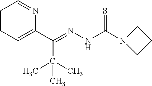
C1=CC=C(C(=NNC(N2CCC2)=S)C(C)(C)C)N=C1
